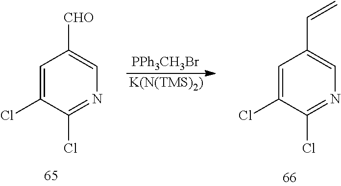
[PPh3CH3Br].[K(N(TMS)2)].C1=C(Cl)C(Cl)=NC=C1[CHO].C1=C(Cl)C(Cl)=NC=C1C=C
